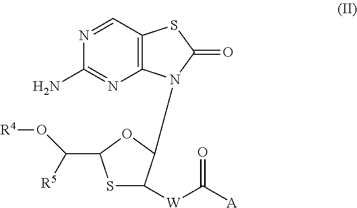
C12=C(C=NC(N)=N1)SC(=O)N2C1C([W]C([A])=O)SC(C([R5])O[R4])O1
